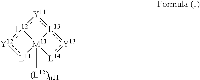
[L12]12:[Y11]:[L13]3:[Y13]:[L14][M11]13([(L15)n11])[L11]:[Y12]:2
